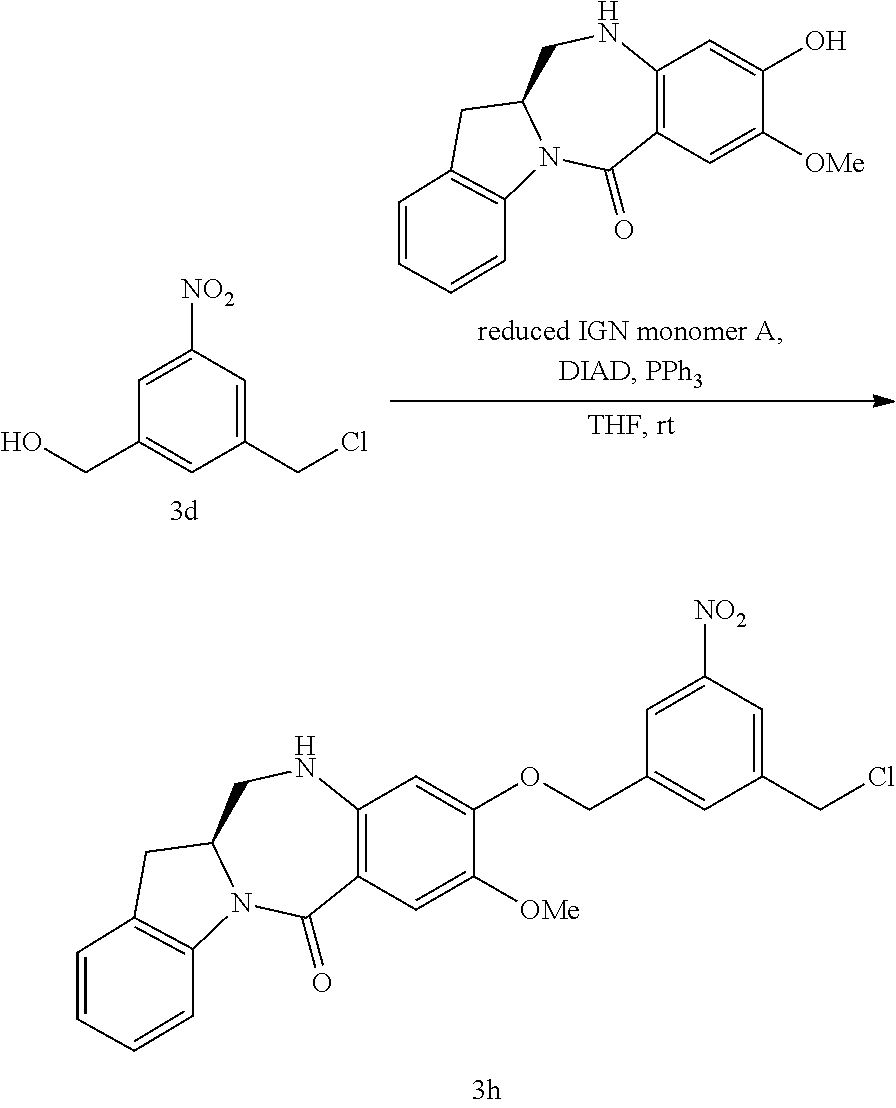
[NO2]C1=CC(COC2=CC3=C(C=C2[OMe])C(=O)N2C(CN3)CC3=C2C=CC=C3)=CC(CCl)=C1.OC1=CC2=C(C=C1[OMe])C(=O)N1C(CN2)CC2=C1C=CC=C2.[NO2]C1=CC(CO)=CC(CCl)=C1
